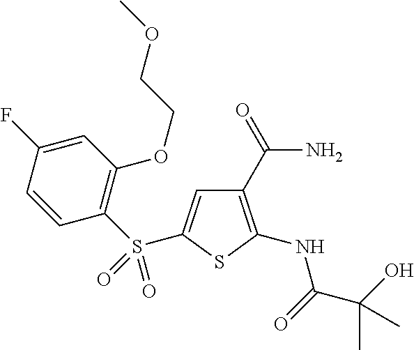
C1(C(=O)N)=C(NC(C(C)(O)C)=O)SC(S(C2=C(OCCOC)C=C(F)C=C2)(=O)=O)=C1
